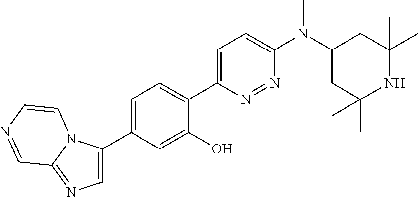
C1(C2=CN=C3N2C=CN=C3)=CC=C(C2=CC=C(N(C3CC(C)(C)NC(C)(C)C3)C)N=N2)C(O)=C1
